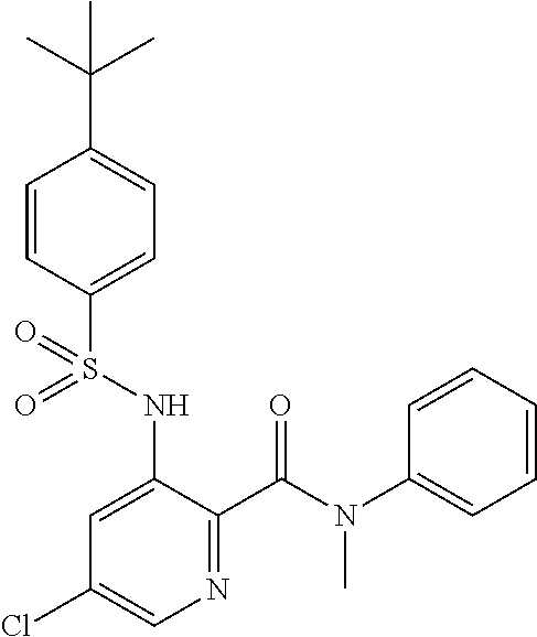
C1=CC(S(NC2=CC(Cl)=CN=C2C(N(C2=CC=CC=C2)C)=O)(=O)=O)=CC=C1C(C)(C)C
